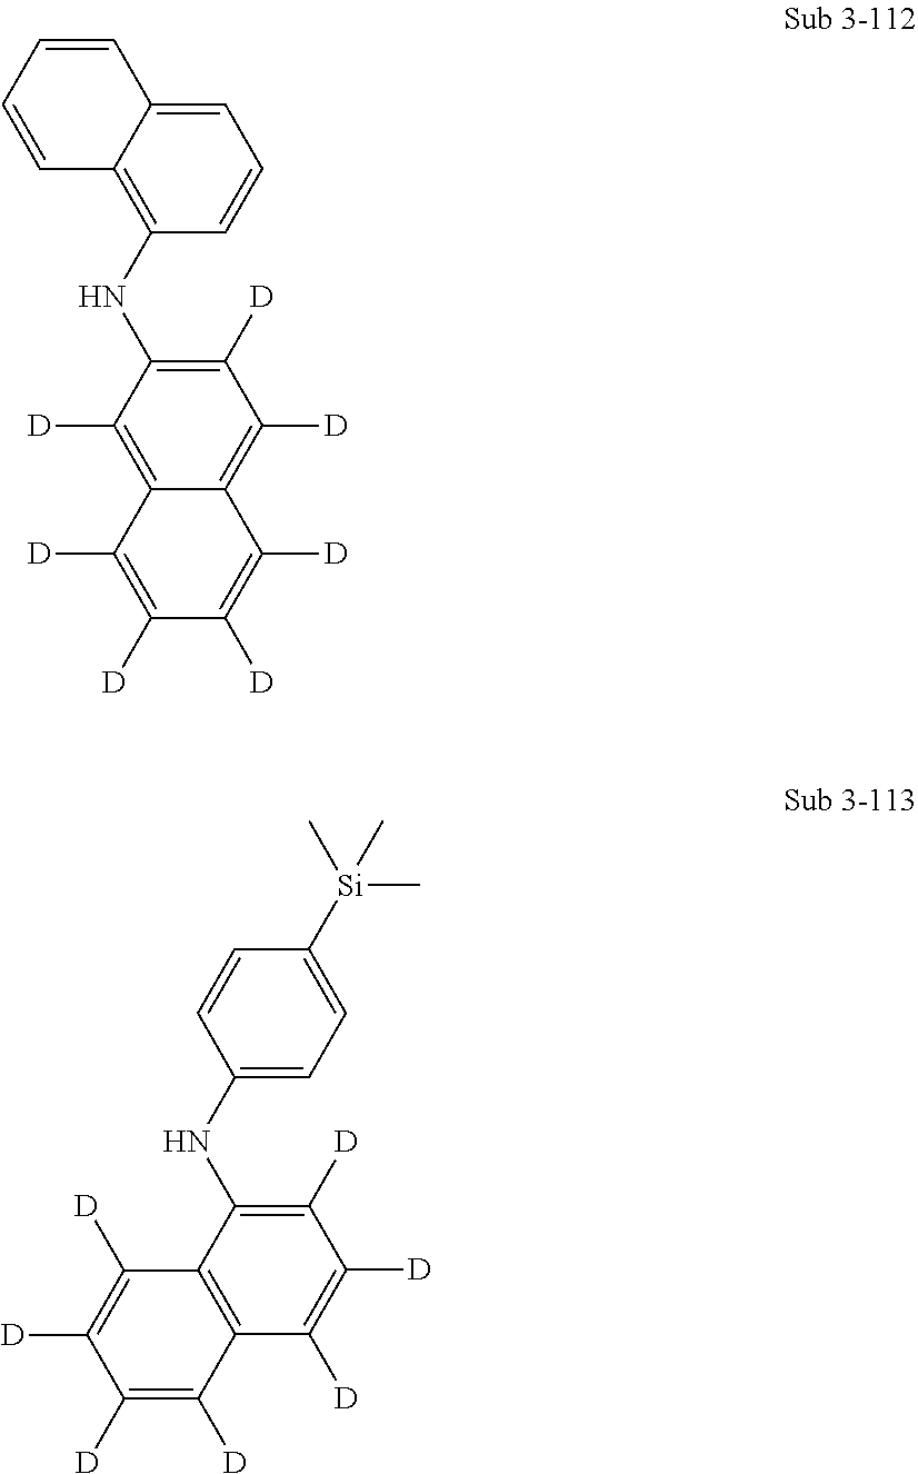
C1([D])=C(NC2=C3C(=CC=C2)C=CC=C3)C([D])=C2C(=C1[D])C([D])=C([D])C([D])=C2[D].C1([D])=C([D])C2=C(C(NC3=CC=C([Si](C)(C)C)C=C3)=C1[D])C([D])=C([D])C([D])=C2[D]
